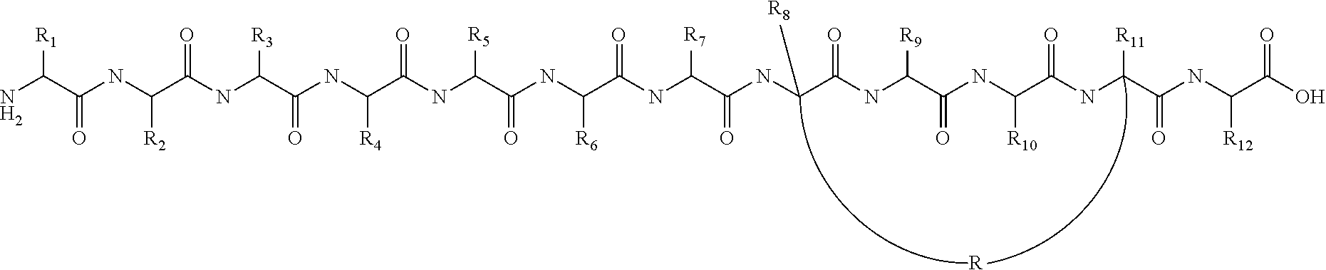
[R].NC(C(NC(C(NC(C(NC(C(NC(C(NC(C(NC(C(NC(C(NC(C(NC(C(NC([R11])C(=O)NC(C(O)=O)[R12])=O)[R10])=O)[R9])=O)[R8])=O)[R7])=O)[R6])=O)[R5])=O)[R4])=O)[R3])=O)[R2])=O)[R1]
